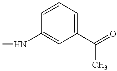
C1(C(=O)C)=CC=CC(NC)=C1
